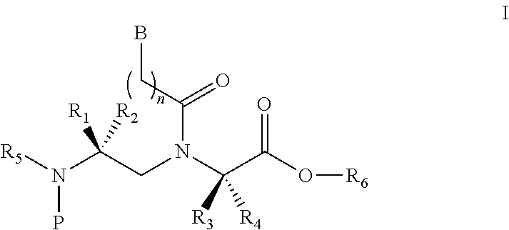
[R5]N(C(CN(C(C(O[R6])=O)([R3])[R4])C(CB)=O)([R1])[R2])P
